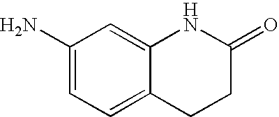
NC1=CC=C2C(=C1)NC(=O)CC2
